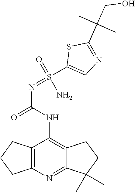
C1(NC(N=S(C2=CN=C(C(CO)(C)C)S2)(=O)N)=O)=C2C(=NC3=C1CCC3)C(C)(C)CC2
